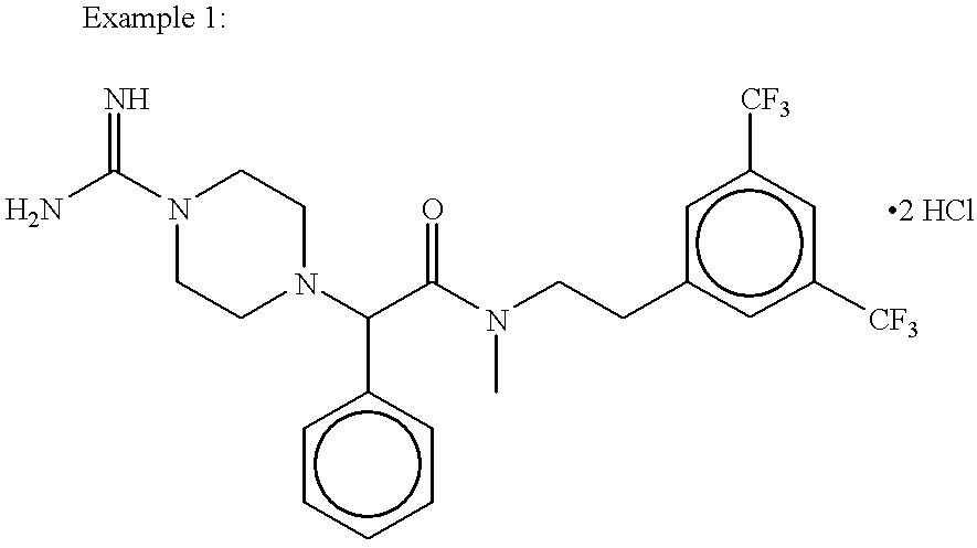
NC(N1CCN(C(C(N(CCc2cc([CF3])cc([CF3])c2)C)=O)c2ccccc2)CC1)=N
